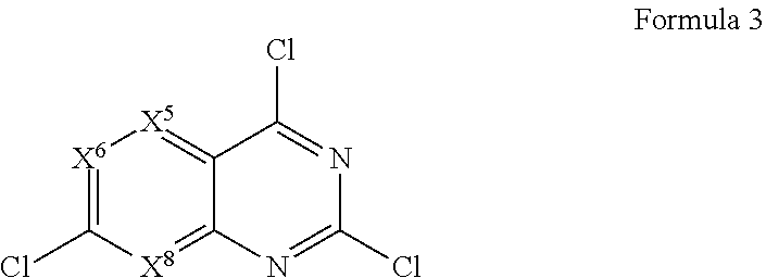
[X6]1=C(Cl)[X8]=C2C(=[X5]1)C(Cl)=NC(Cl)=N2
